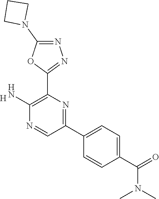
[H].C1(N)=C(C2=NN=C(N3CCC3)O2)N=C(C2=CC=C(C(=O)N(C)C)C=C2)C=N1
